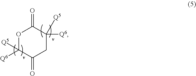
O1C([Q5])([Q6])C(=O)CC([Q6])([Q5])C1=O
